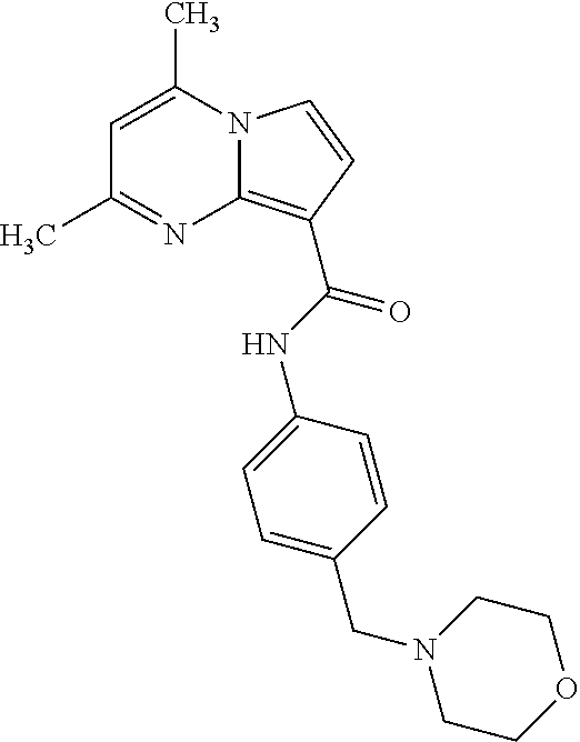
C1=C(C)N2C(=C(C(NC3=CC=C(CN4CCOCC4)C=C3)=O)C=C2)N=C1C
